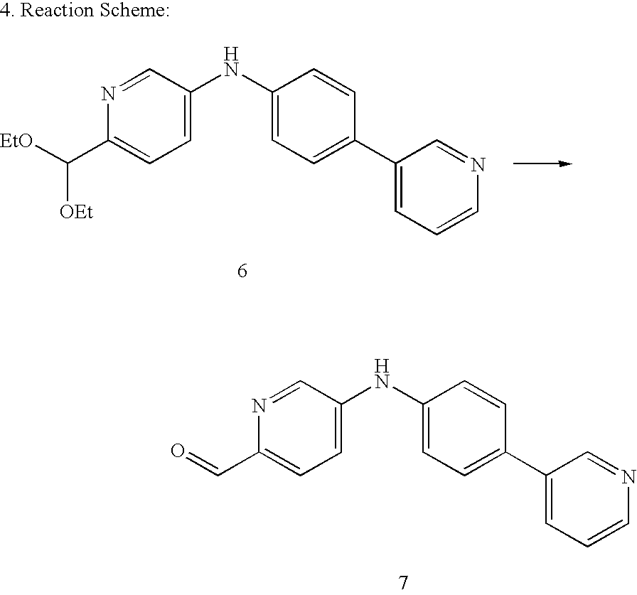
C1(NC2=CC=C(C3=CC=CN=C3)C=C2)=CC=C(C=O)N=C1.C1(NC2=CC=C(C3=CC=CN=C3)C=C2)=CC=C(C([EtO])[OEt])N=C1
